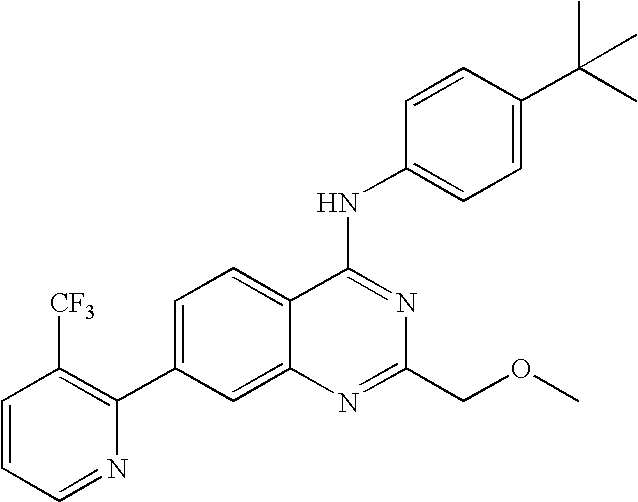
C1=CC=NC(C2=CC=C3C(=C2)N=C(COC)N=C3NC2=CC=C(C(C)(C)C)C=C2)=C1[CF3]
